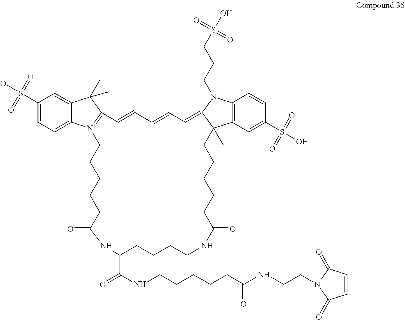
C1(S([O-])(=O)=O)=CC=C2C(=C1)C(C)(C)C1=[N+]2CCCCCC(=O)NC(C(=O)NCCCCCC(NCCN2C(=O)C=CC2=O)=O)CCCCNC(=O)CCCCCC2(C)C3=C(N(CCCS(O)(=O)=O)C2=CC=CC=C1)C=CC(S(O)(=O)=O)=C3
